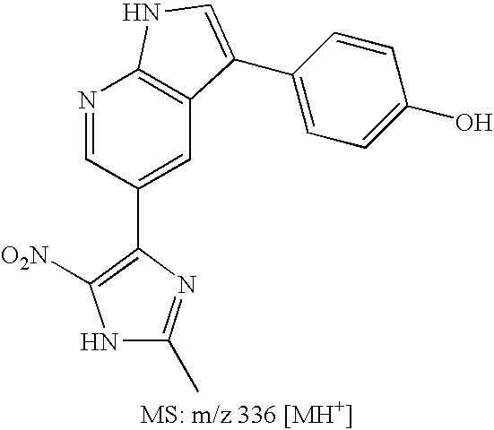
C1(C2=C([O2N])NC(C)=N2)=CC2=C(N=C1)NC=C2C1=CC=C(O)C=C1
